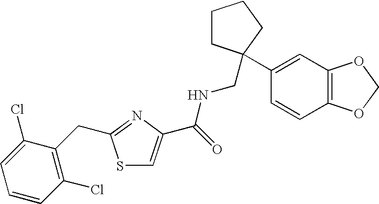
S1C=C(C(=O)NCC2(C3=CC4=C(C=C3)OCO4)CCCC2)N=C1CC1=C(Cl)C=CC=C1Cl
